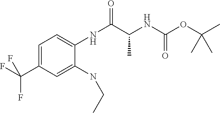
C1=C(C(F)(F)F)C=C(NCC)C(NC(C(C)NC(OC(C)(C)C)=O)=O)=C1
